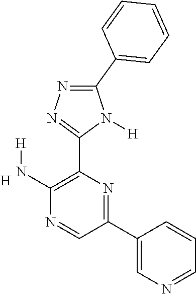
C1(C2=NC(C3=NN=C(C4=CC=CC=C4)N3[H])=C(N[H])N=C2)=CN=CC=C1.[H]
